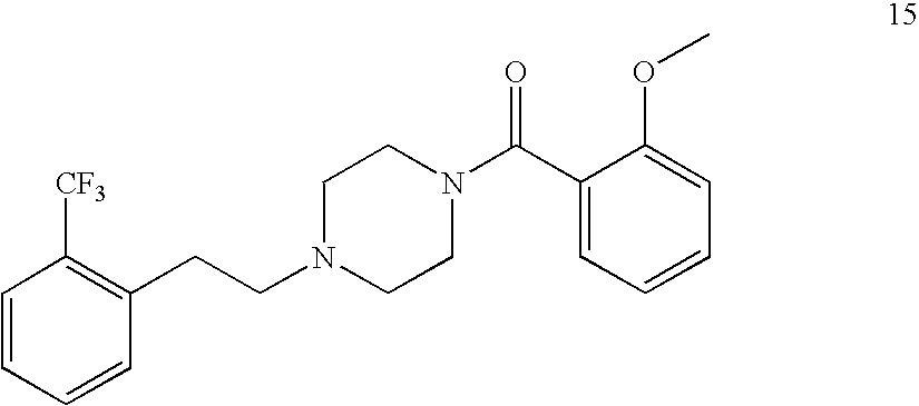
C1=CC=CC(CCN2CCN(C(C3=CC=CC=C3OC)=O)CC2)=C1[CF3]
